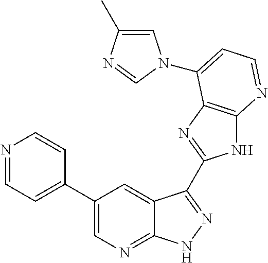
C1(C2=CC=NC=C2)=CN=C2C(=C1)C(C1=NC3=C(N1)N=CC=C3N1C=C(C)N=C1)=NN2
